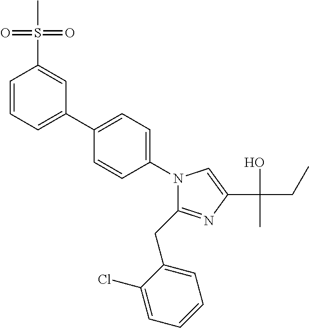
C1(C2=CC=CC(S(C)(=O)=O)=C2)=CC=C(N2C(CC3=CC=CC=C3Cl)=NC(C(O)(C)CC)=C2)C=C1
